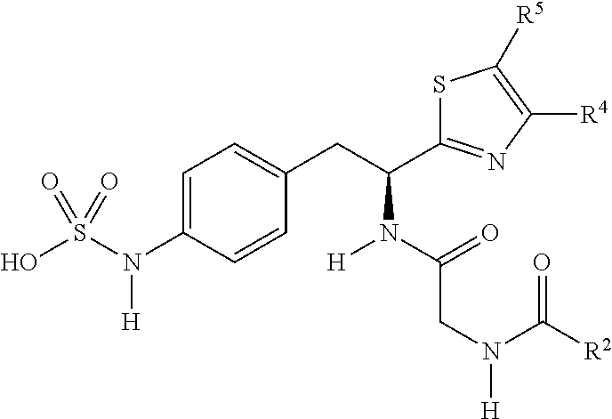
OS(N(C1=CC=C(CC(N([H])C(=O)CN([H])C([R2])=O)C2=NC([R4])=C([R5])S2)C=C1)[H])(=O)=O
